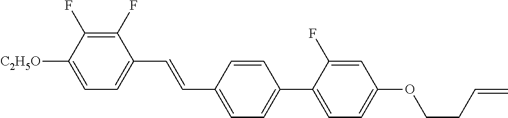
C1(F)=C(F)C([C2H5O])=CC=C1C=CC1=CC=C(C2=CC=C(OCCC=C)C=C2F)C=C1
